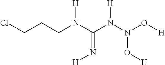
ClCCCN(C(N(N(O[H])O[H])[H])=N[H])[H]
